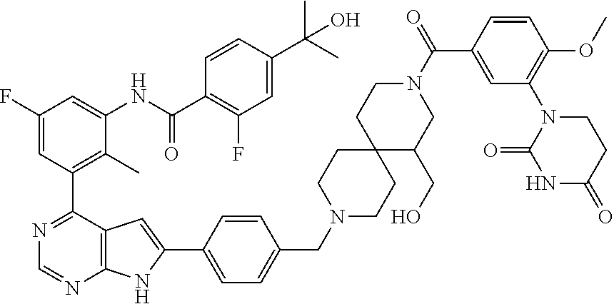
C1(F)=CC(C2=NC=NC3=C2C=C(C2=CC=C(CN4CCC5(CC4)C(CO)CN(C(=O)C4=CC(N6C(=O)NC(=O)CC6)=C(OC)C=C4)CC5)C=C2)N3)=C(C)C(NC(C2=C(F)C=C(C(C)(C)O)C=C2)=O)=C1
